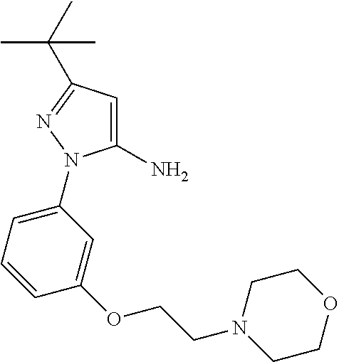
NC1=CC(C(C)(C)C)=NN1C1=CC=CC(OCCN2CCOCC2)=C1
